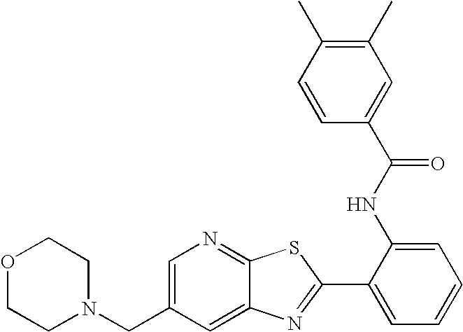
C1=C(CN2CCOCC2)C=C2C(=N1)SC(C1=CC=CC=C1NC(C1=CC(C)=C(C)C=C1)=O)=N2
